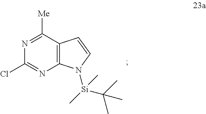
C1(Cl)=NC2=C(C([Me])=N1)C=CN2[Si](C)(C(C)(C)C)C
